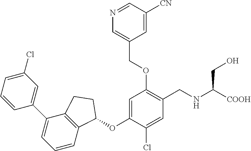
C1=CC=C(Cl)C=C1C1=CC=CC2=C1CCC2OC1=CC(OCC2=CN=CC([CN])=C2)=C(CNC(CO)[COOH])C=C1Cl
